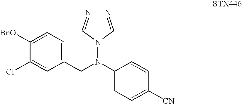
C1=C([CN])C=CC(N(CC2=CC=C([BnO])C(Cl)=C2)N2C=NN=C2)=C1
